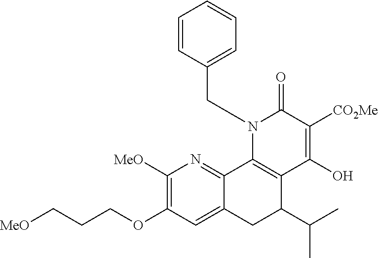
[MeO]CCCOC1=C([MeO])N=C2C(=C1)CC(C(C)C)C1=C2N(CC2=CC=CC=C2)C(=O)C([CO2Me])=C1O
